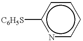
[C6H5S]c1ncccc1
